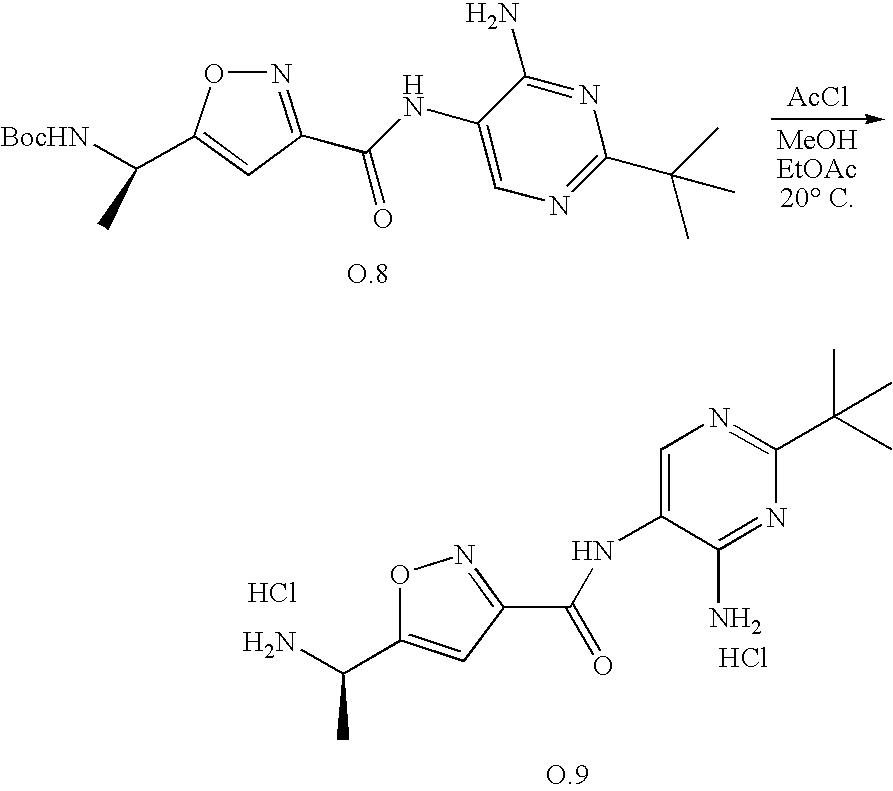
C1(C(N)C)=CC(C(=O)NC2=CN=C(C(C)(C)C)N=C2N)=NO1.Cl.Cl.[AcCl].N1=C(C(NC2=CN=C(C(C)(C)C)N=C2N)=O)C=C(C([BocHN])C)O1
